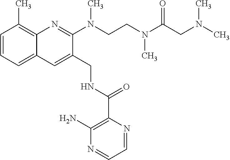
C1=CC=C2C(=C1C)N=C(N(CCN(C(=O)CN(C)C)C)C)C(CNC(C1=C(N)N=CC=N1)=O)=C2
